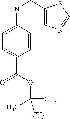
N(CC1=CN=CS1)C1=CC=C(C(OC(C)(C)C)=O)C=C1
